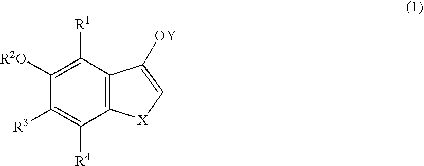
C12=C(C([R1])=C([R2O])C([R3])=C1[R4])C([OY])=C[X]2
